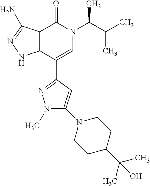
C12=C(C(C3=NN(C)C(N4CCC(C(C)(C)O)CC4)=C3)=CN(C(C(C)C)C)C1=O)NN=C2N
